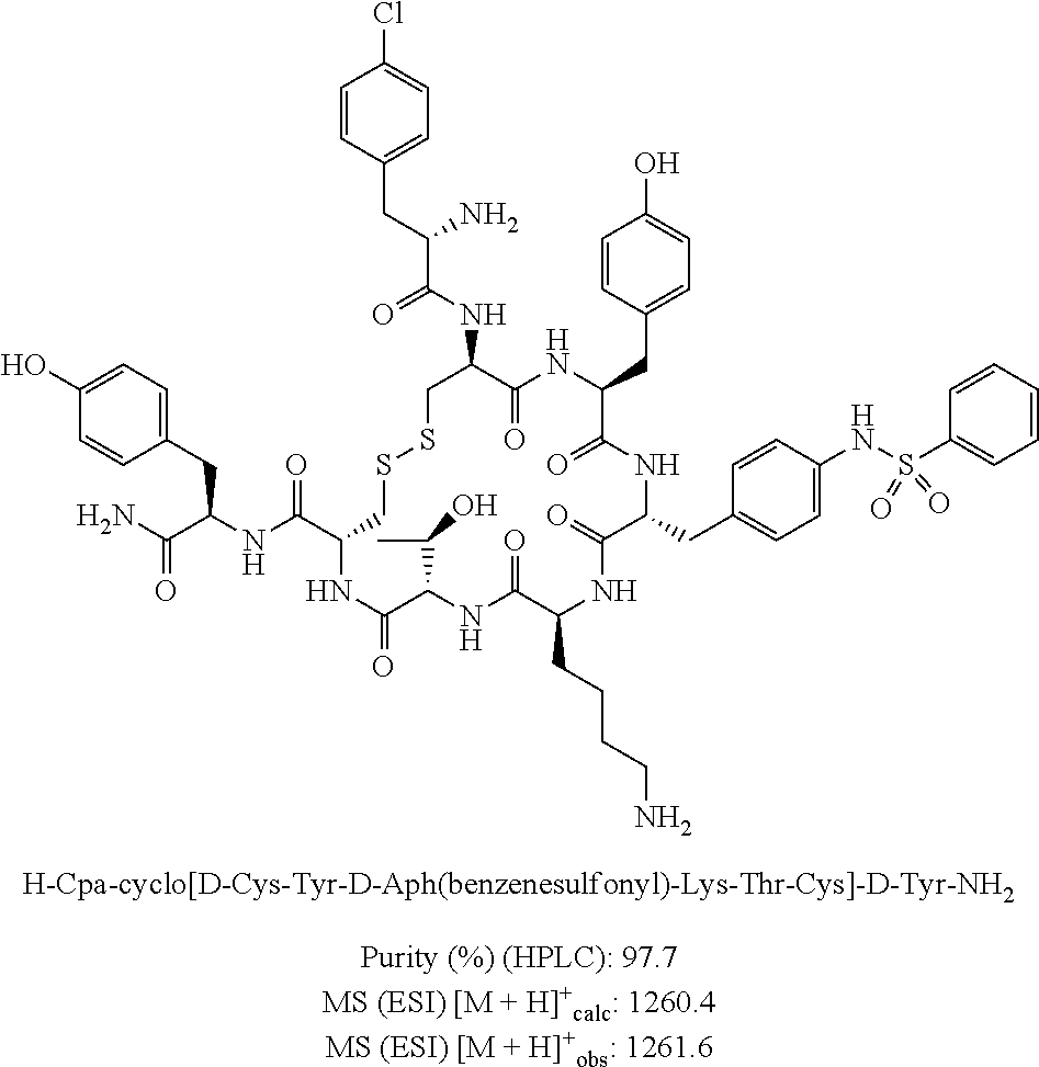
C1=CC(CC(C(NC2C(=O)NC(CC3=CC=C(O)C=C3)C(=O)NC(CC3=CC=C(NS(C4=CC=CC=C4)(=O)=O)C=C3)C(=O)NC(CCCCN)C(=O)NC(C(C)O)C(=O)NC(C(NC(C(N)=O)CC3=CC=C(O)C=C3)=O)CSSC2)=O)N)=CC=C1Cl
